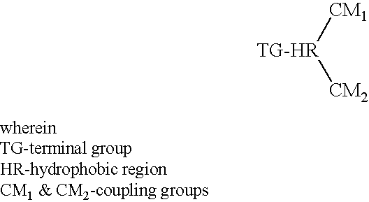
[TG-HR]([CM1])[CM2]
